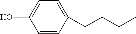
C1=CC(CCCC)=CC=C1O
